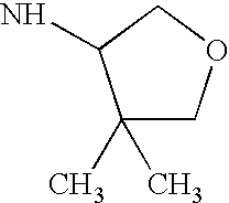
C1(C)(C)COCC1N
